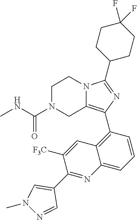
C1N(C(NC)=O)CC2=C(C3=C4C(=CC=C3)N=C(C3=CN(C)N=C3)C([F3C])=C4)N=C(C3CCC(F)(F)CC3)N2C1
